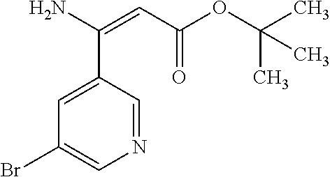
C1=C(C(N)=CC(OC(C)(C)C)=O)C=NC=C1Br
